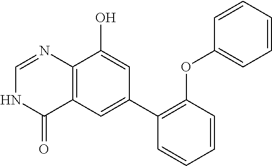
C12=C(C=C(C3=C(OC4=CC=CC=C4)C=CC=C3)C=C1O)C(=O)NC=N2
